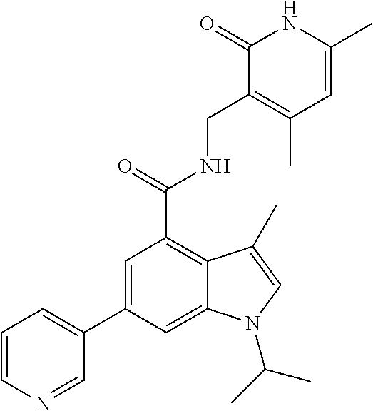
C1=C(C)NC(=O)C(CNC(C2=C3C(=CC(C4=CC=CN=C4)=C2)N(C(C)C)C=C3C)=O)=C1C
